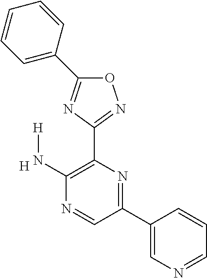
C1(C2=CN=CC=C2)=NC(C2=NOC(C3=CC=CC=C3)=N2)=C(N[H])N=C1.[H]
